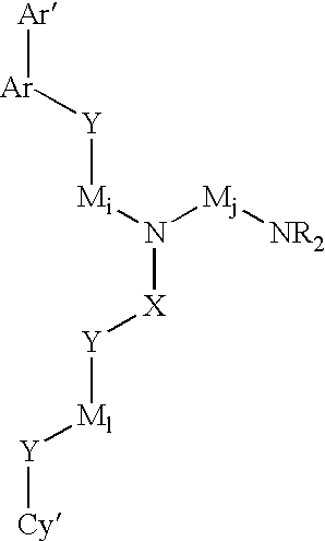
[Mi](N([Mj][NR2])[X][Y][Ml][Y][Cy])[Y][Ar][Ar]
